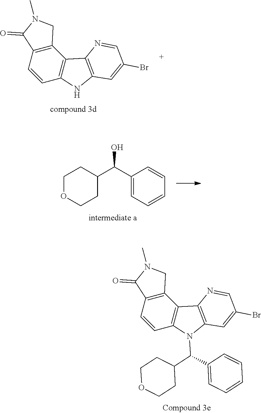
C12=C(N(C(C3CCOCC3)C3=CC=CC=C3)C3=C1N=CC(Br)=C3)C=CC1=C2CN(C)C1=O.C12=C(NC3=C1N=CC(Br)=C3)C=CC1=C2CN(C)C1=O.OC(C1=CC=CC=C1)C1CCOCC1
